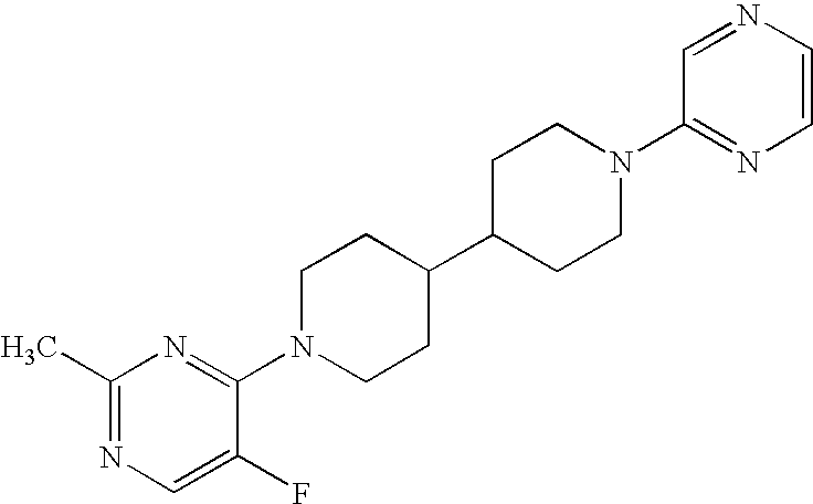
C1(C)=NC=C(F)C(N2CCC(C3CCN(C4=NC=CN=C4)CC3)CC2)=N1
